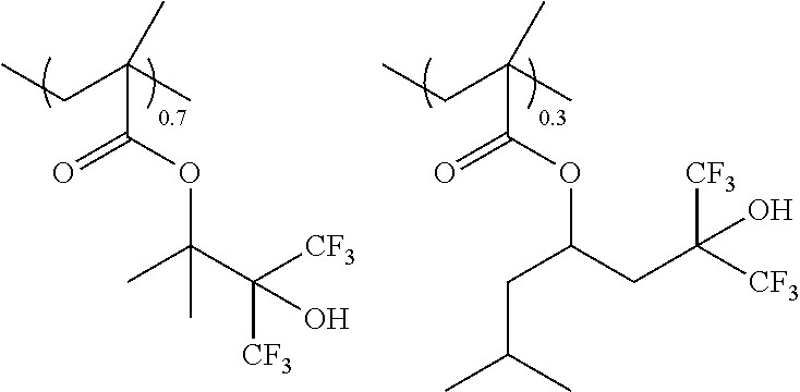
CCC(C)(C(OC(C([CF3])([CF3])O)(C)C)=O)C.CCC(C)(C(OC(CC([CF3])([CF3])O)CC(C)C)=O)C
